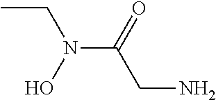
CCN(C(CN)=O)O
